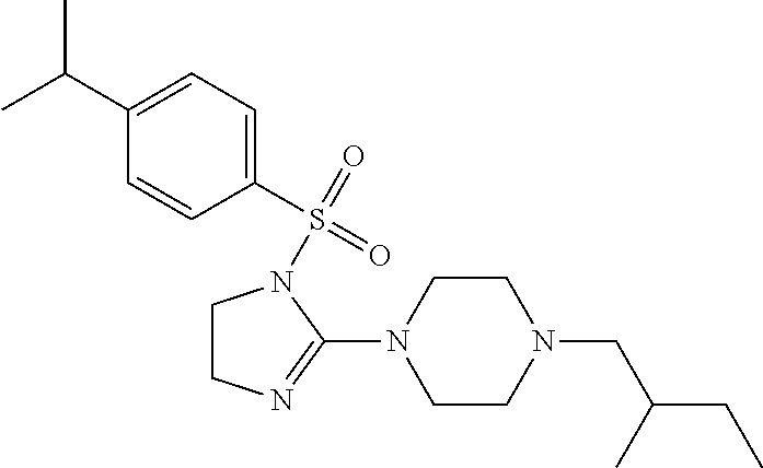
C1(C(C)C)=CC=C(S(=O)(=O)N2CCN=C2N2CCN(CC(CC)C)CC2)C=C1
